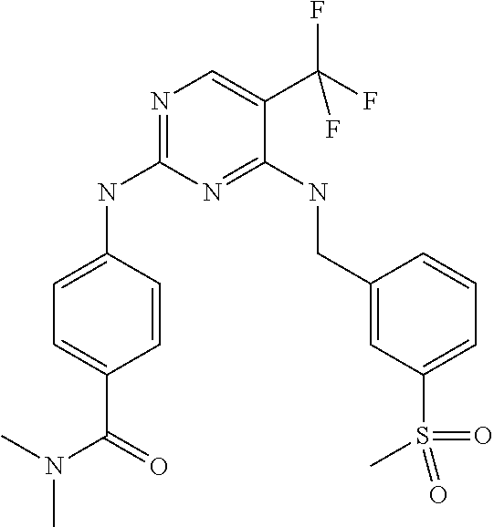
N1=C(NC2=CC=C(C(=O)N(C)C)C=C2)N=C(NCC2=CC(S(=O)(=O)C)=CC=C2)C(C(F)(F)F)=C1
